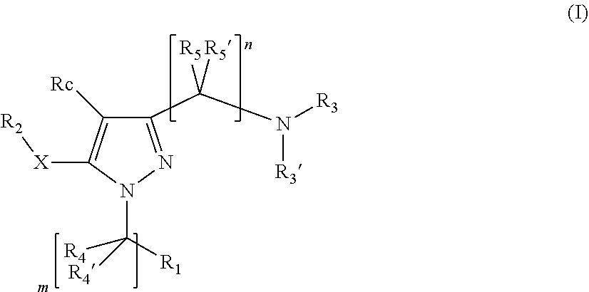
C(N([R3])[R3])([R5])([R5])C1=NN(C([R1])([R4])[R4])C([X][R2])=C1[Rc]
